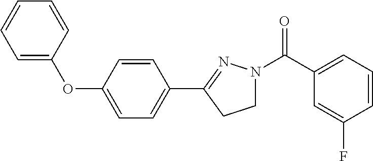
C1(C2=CC=C(OC3=CC=CC=C3)C=C2)=NN(C(=O)C2=CC=CC(F)=C2)CC1
